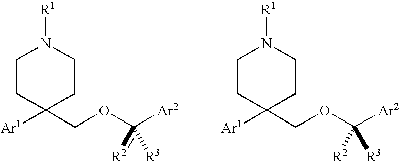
C1CC([Ar1])(COC([Ar2])(=[R2])[R3])CCN1[R1].C1CC([Ar1])(COC([Ar2])([R2])[R3])CCN1[R1]
